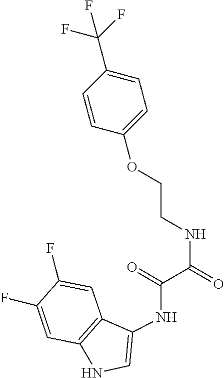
C(=O)(C(NCCOC1=CC=C(C(F)(F)F)C=C1)=O)NC1=CNC2=C1C=C(F)C(F)=C2
